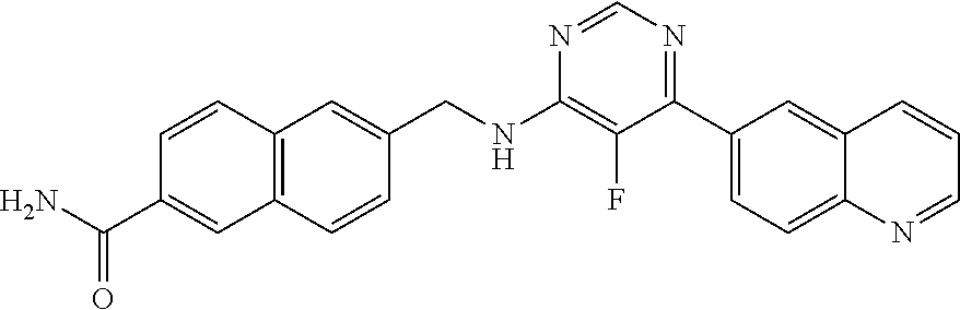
C12=C(C=CC(C(=O)N)=C1)C=C(CNC1=C(F)C(C3=CC=C4C(=C3)C=CC=N4)=NC=N1)C=C2
